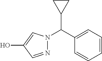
C1=CC=C(C(N2N=CC(O)=C2)C2CC2)C=C1
